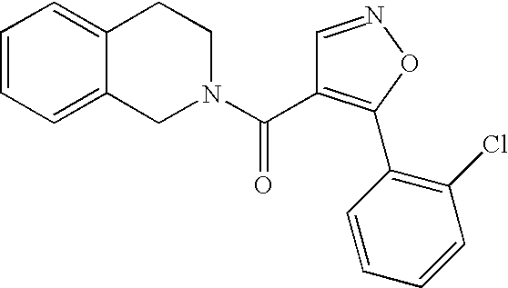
C12=CC=CC=C1CN(C(=O)C1=C(C3=C(Cl)C=CC=C3)ON=C1)CC2
